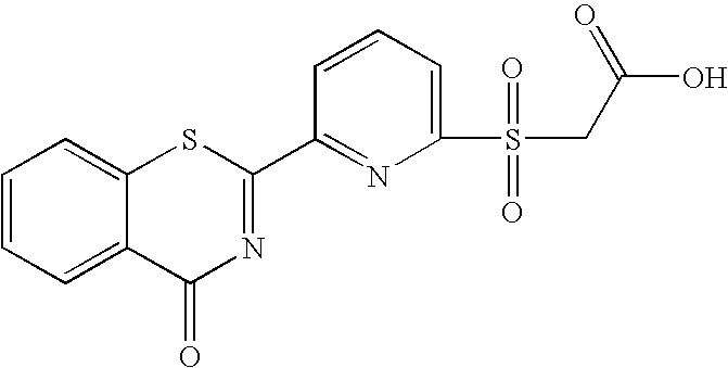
C1=CC=C2C(=C1)SC(C1=NC(S(CC(O)=O)(=O)=O)=CC=C1)=NC2=O
